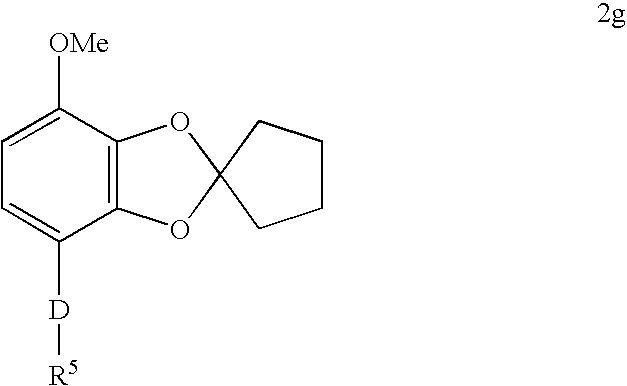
C1=C([D][R5])C2=C(C([OMe])=C1)OC1(O2)CCCC1
